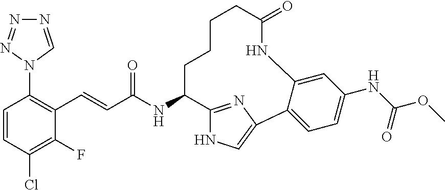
C1=CC(Cl)=C(F)C(C=CC(NC2C3=NC(=CN3)C3=CC=C(NC(OC)=O)C=C3NC(=O)CCCC2)=O)=C1N1C=NN=N1
